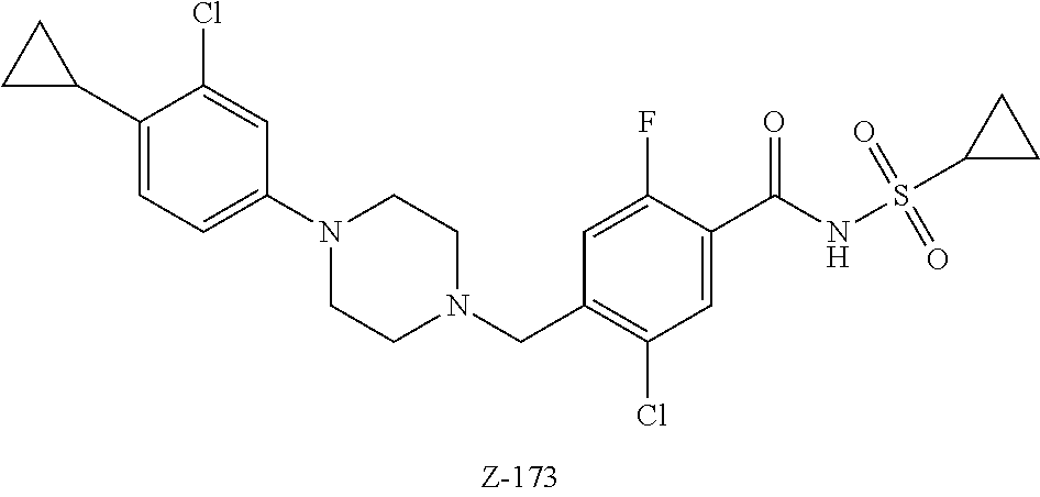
C1(C2CC2)=CC=C(N2CCN(CC3=C(Cl)C=C(C(NS(C4CC4)(=O)=O)=O)C(F)=C3)CC2)C=C1Cl
